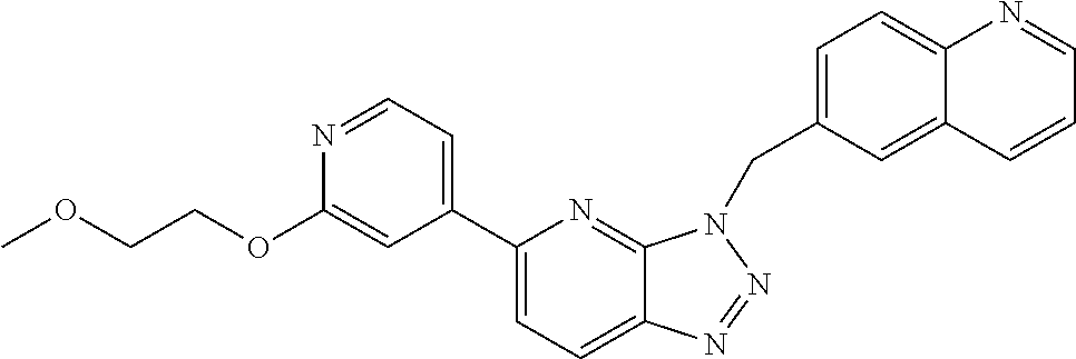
C1(C2=CC=NC(OCCOC)=C2)=CC=C2C(=N1)N(CC1=CC=C3C(=C1)C=CC=N3)N=N2
